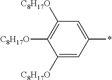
C1([C8H17O])=CC(*)=CC([C8H17O])=C1[C8H17O]
